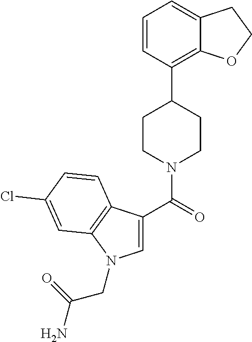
C1=C(C(=O)N2CCC(C3=C4C(=CC=C3)CCO4)CC2)C2=C(N1CC(N)=O)C=C(Cl)C=C2
